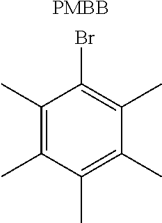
C1(C)=C(C)C(C)=C(C)C(C)=C1Br.[PMBB]
